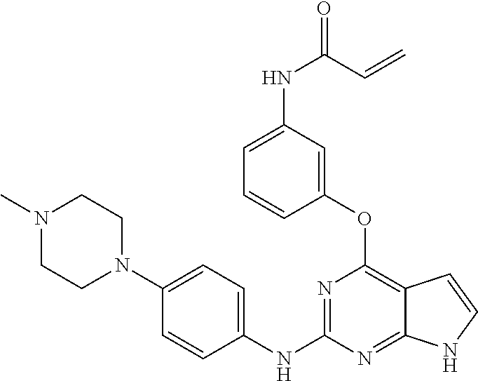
N1(C)CCN(C2=CC=C(NC3=NC(OC4=CC(NC(C=C)=O)=CC=C4)=C4C(=N3)NC=C4)C=C2)CC1
